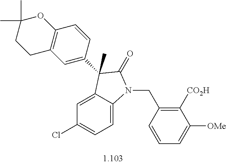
C1=C2C(=CC=C1Cl)N(CC1=C([CO2H])C([OMe])=CC=C1)C(=O)C2(C)C1=CC2=C(C=C1)OC(C)(C)CC2
